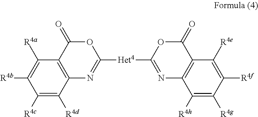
C1([R4a])=C([R4b])C([R4c])=C([R4d])C2=C1C(=O)OC([Het4]C1=NC3=C(C(=O)O1)C([R4e])=C([R4f])C([R4g])=C3[R4h])=N2
